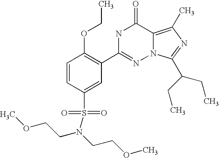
C1=CC(S(=O)(=O)N(CCOC)CCOC)=CC(C2=NN3C(=C(C)N=C3C(CC)CC)C(=O)N2)=C1OCC
